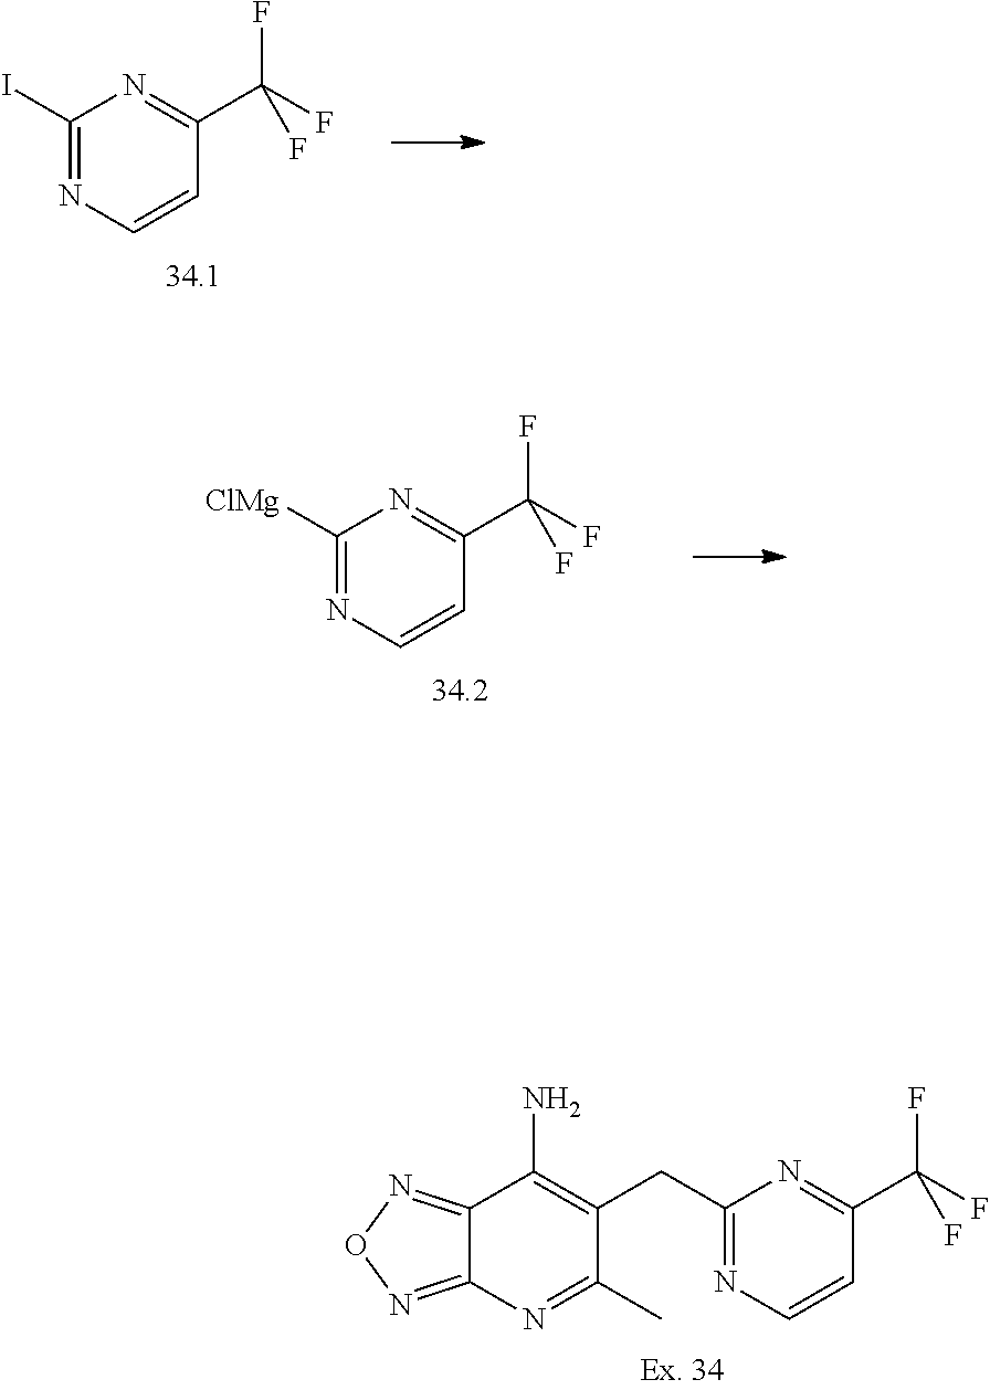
C1(I)=NC=CC(C(F)(F)F)=N1.C1([ClMg])=NC=CC(C(F)(F)F)=N1.C12=NON=C1N=C(C)C(CC1=NC=CC(C(F)(F)F)=N1)=C2N
